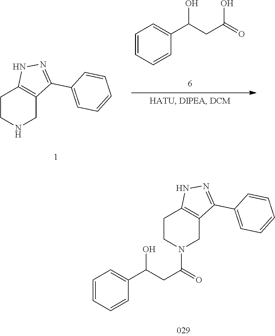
C1CNCC2=C1NN=C2C1=CC=CC=C1.C1=CC=CC(C(CC(=O)O)O)=C1.C1CN(C(=O)CC(C2=CC=CC=C2)O)CC2=C1NN=C2C1=CC=CC=C1
